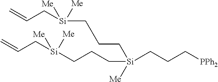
C(C[Si](CCC[Si]([Me])(CC=C)[Me])(CCC[PPh2])[Me])C[Si]([Me])(CC=C)[Me]
